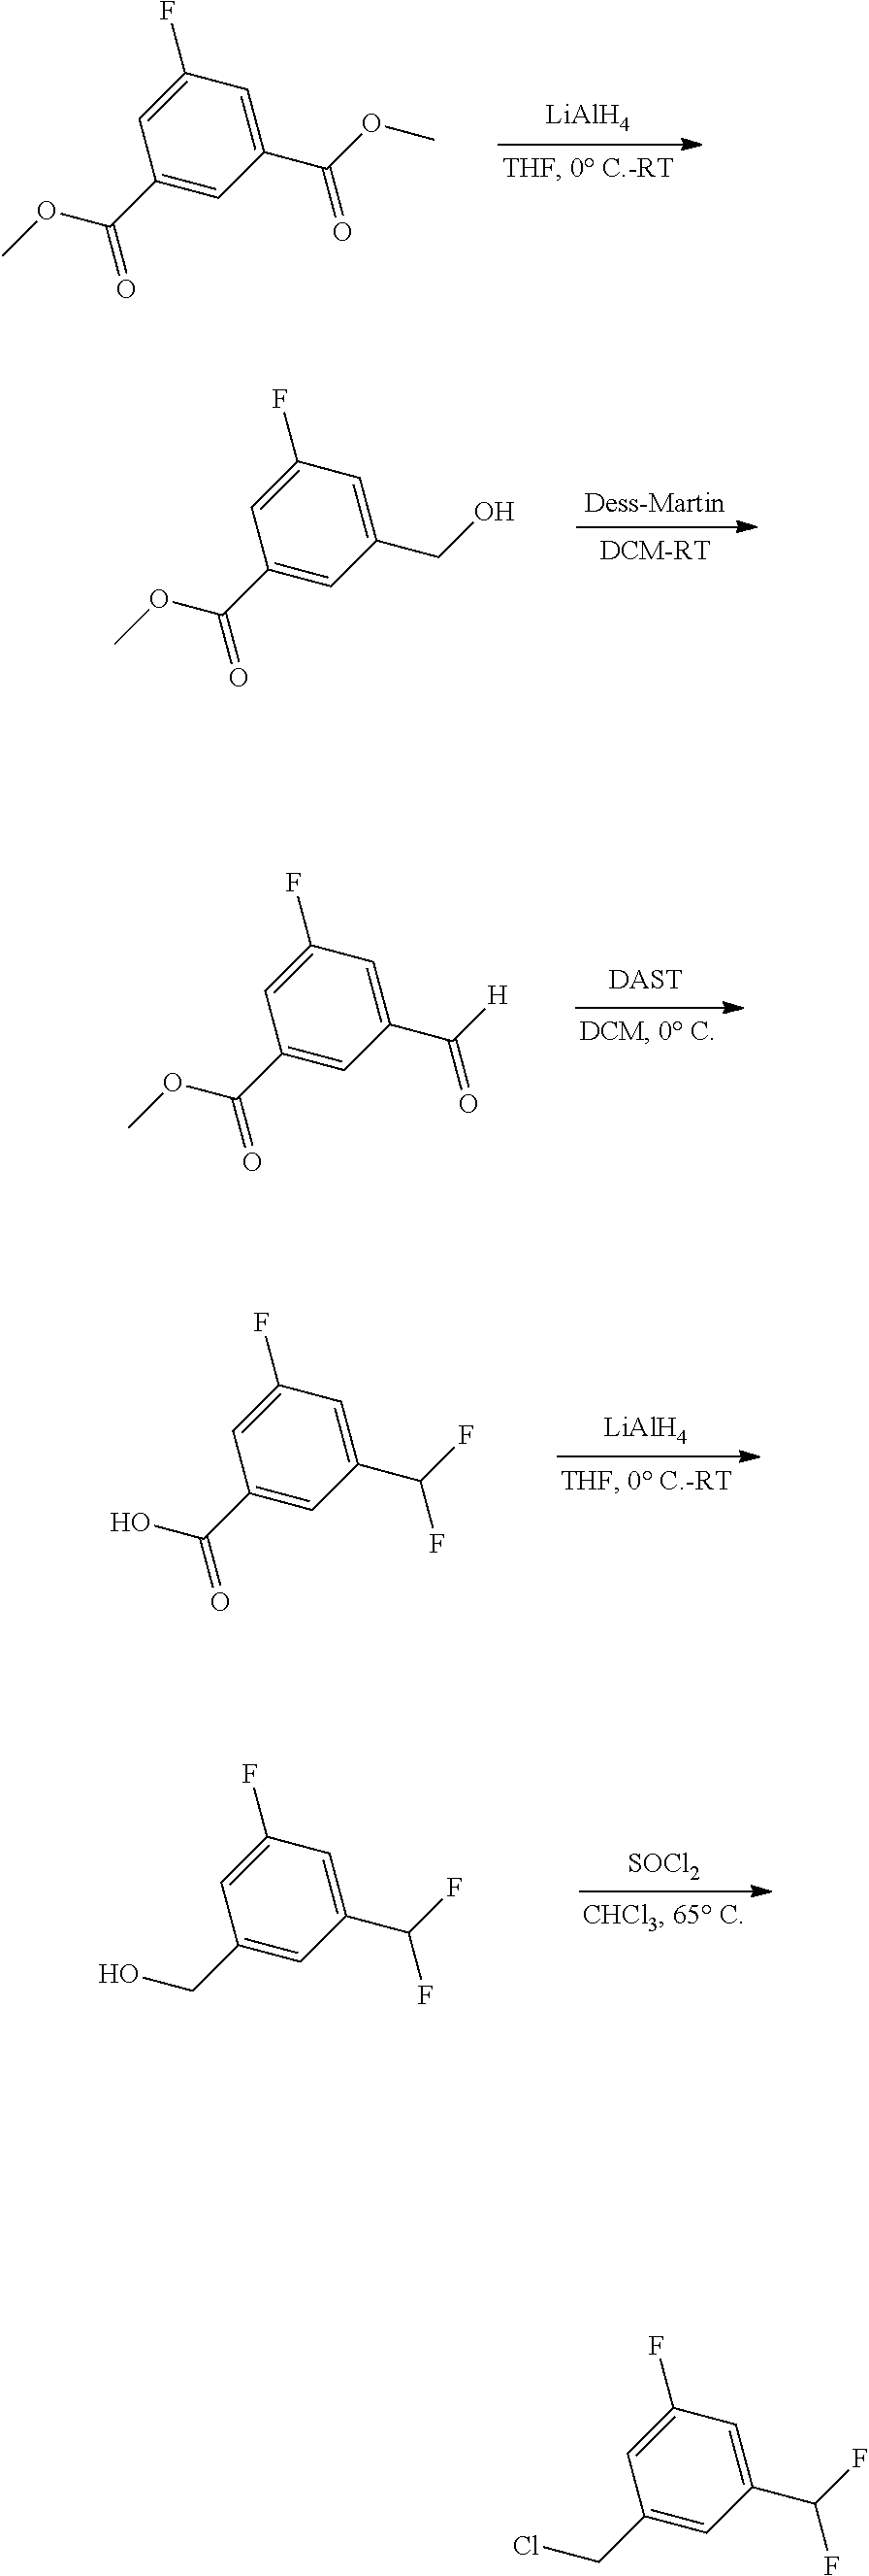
[LiAlH4].O(C)C(C1=CC(C(OC)=O)=CC(F)=C1)=O.[Dess-Martin].O(C)C(C1=CC(CO)=CC(F)=C1)=O.[DCM-RT].[DAST].O(C)C(C1=CC(C([H])=O)=CC(F)=C1)=O.[LiAlH4].OC(C1=CC(C(F)F)=CC(F)=C1)=O.[SOCl2].OCC1=CC(C(F)F)=CC(F)=C1.ClCC1=CC(C(F)F)=CC(F)=C1
